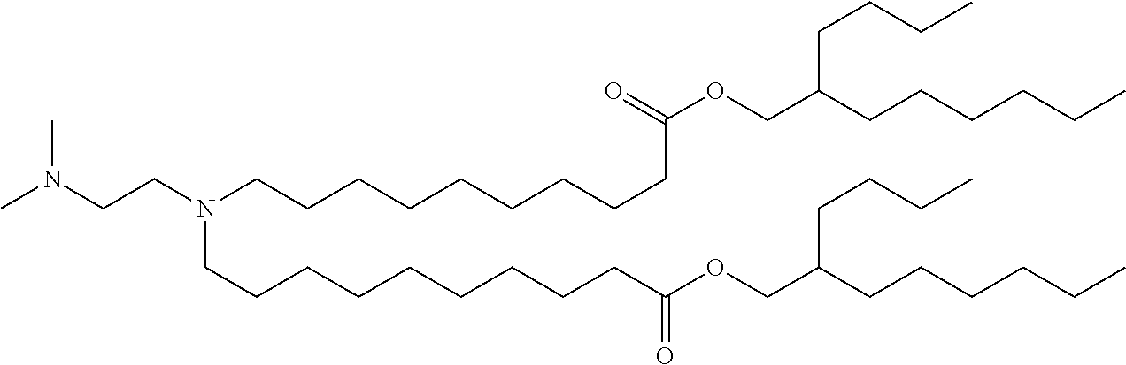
N(CCN(CCCCCCCCCC(=O)OCC(CCCC)CCCCCC)CCCCCCCCCC(OCC(CCCCCC)CCCC)=O)(C)C
